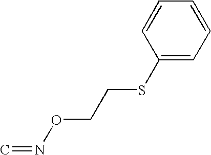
C1=CC(SCCON=C)=CC=C1
